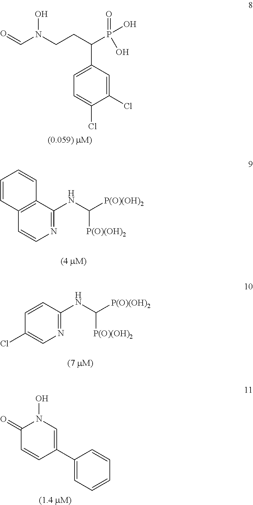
O=CN(CCC(P(O)(O)=O)C1=CC=C(Cl)C(Cl)=C1)O.N1=C(NC([P(O)(OH)2])[P(O)(OH)2])C2=C(C=C1)C=CC=C2.N1=C(NC([P(O)(OH)2])[P(O)(OH)2])C=CC(Cl)=C1.C1(C2=CN(O)C(=O)C=C2)=CC=CC=C1
